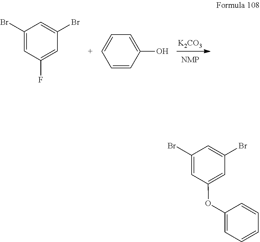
C1(Br)=CC(F)=CC(Br)=C1.C1=CC=CC(O)=C1.[K2CO3].C1(Br)=CC(OC2=CC=CC=C2)=CC(Br)=C1
